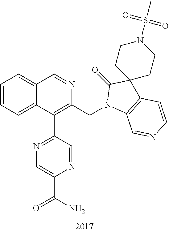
C1=CC=C2C(=C1)C=NC(CN1C3=C(C=CN=C3)C3(C1=O)CCN(S(=O)(C)=O)CC3)=C2C1=NC=C(C(N)=O)N=C1
